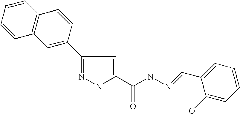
C1=CC2=C(C=C1)C=C(C1=NNC(C(NN=CC3=CC=CC=C3O)=O)=C1)C=C2
